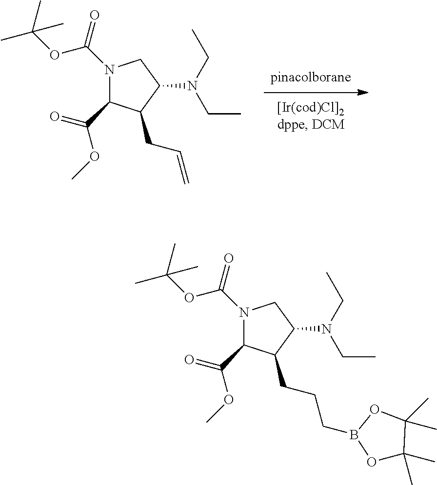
N1(C(=O)OC(C)(C)C)C(C(=O)OC)C(CC=C)C(N(CC)CC)C1.N1(C(=O)OC(C)(C)C)C(C(=O)OC)C(CCCB2OC(C)(C)C(C)(C)O2)C(N(CC)CC)C1
